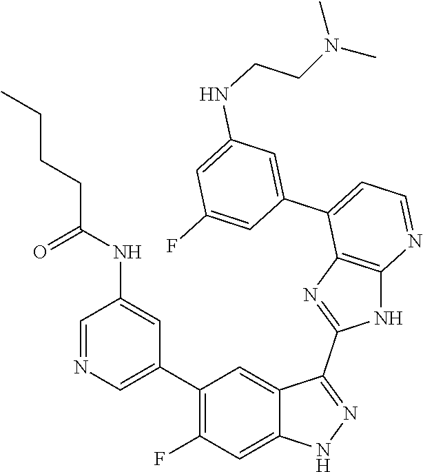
C1=NC=C(C2=C(F)C=C3C(=C2)C(C2=NC4=C(N2)N=CC=C4C2=CC(NCCN(C)C)=CC(F)=C2)=NN3)C=C1NC(CCCC)=O
